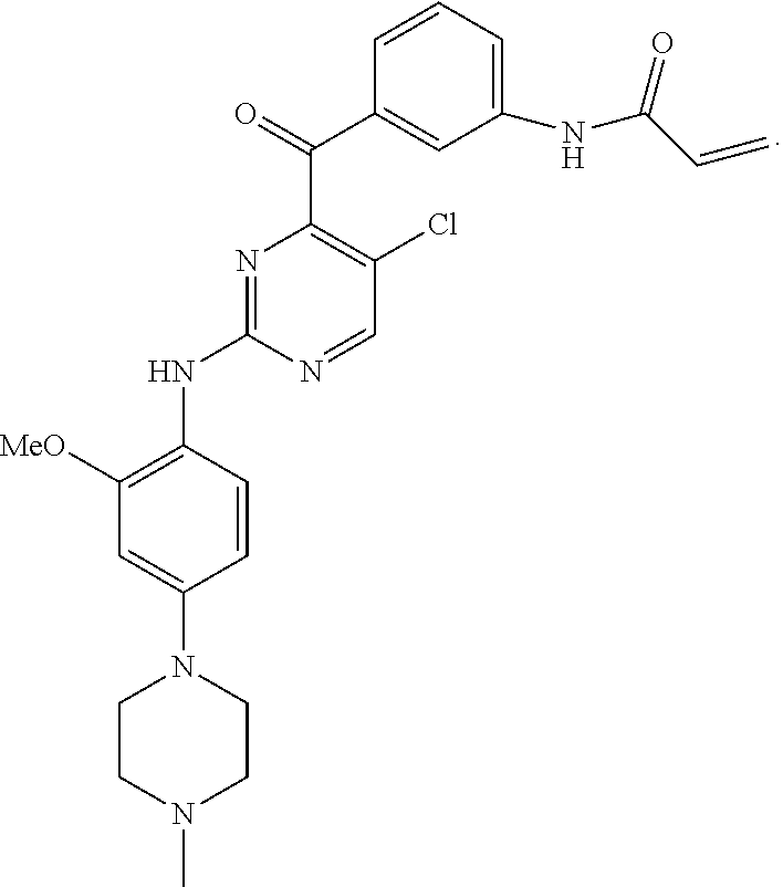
C1CN(C)CCN1C1=CC([MeO])=C(NC2=NC(C(C3=CC(NC(=O)C=C)=CC=C3)=O)=C(Cl)C=N2)C=C1
